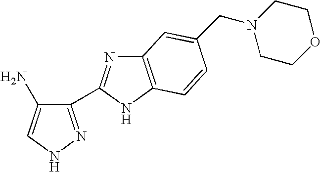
C1(C2=NC3=C(N2)C=CC(CN2CCOCC2)=C3)=NNC=C1N
